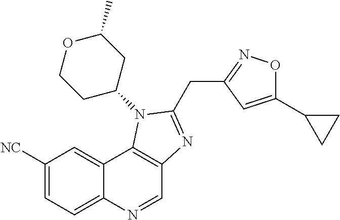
C1([NC])=CC=C2C(=C1)C1=C(C=N2)N=C(CC2=NOC(C3CC3)=C2)N1C1CC(C)OCC1
